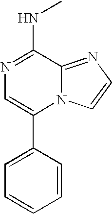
N1=C(NC)C2=NC=CN2C(C2=CC=CC=C2)=C1
